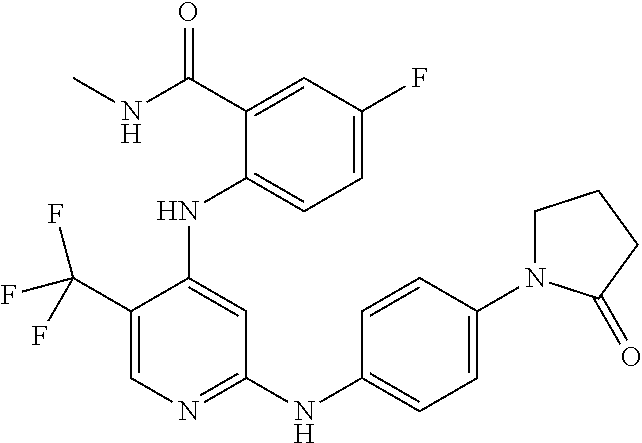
C1(C(F)(F)F)=CN=C(NC2=CC=C(N3CCCC3=O)C=C2)C=C1NC1=CC=C(F)C=C1C(NC)=O
